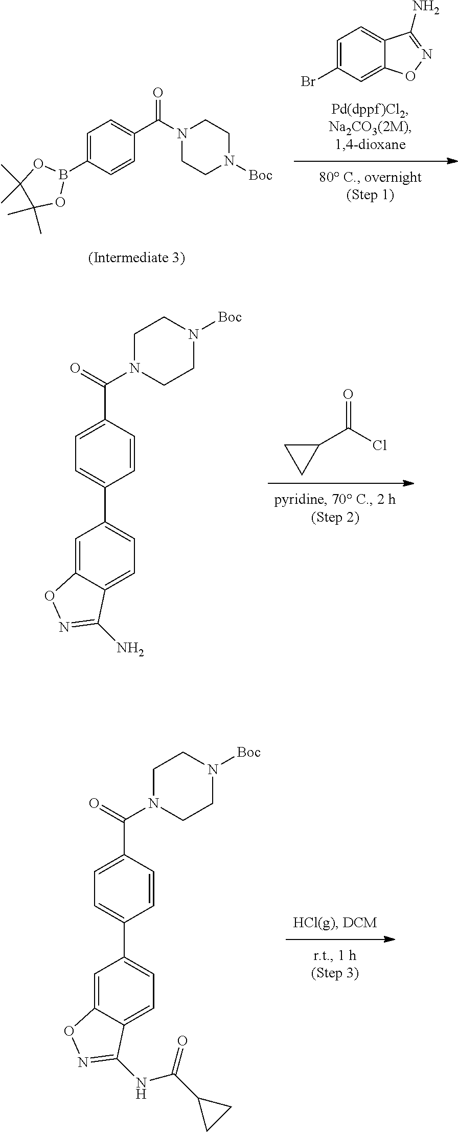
C12=CC(C3=CC=C(C(N4CCN([Boc])CC4)=O)C=C3)=CC=C1C(NC(C1CC1)=O)=NO2.C1=C(Br)C=C2C(=C1)C(N)=NO2.C1=C(B2OC(C)(C)C(C)(C)O2)C=CC(C(N2CCN([Boc])CC2)=O)=C1.O=C(Cl)C1CC1.C12=CC(C3=CC=C(C(N4CCN([Boc])CC4)=O)C=C3)=CC=C1C(N)=NO2
